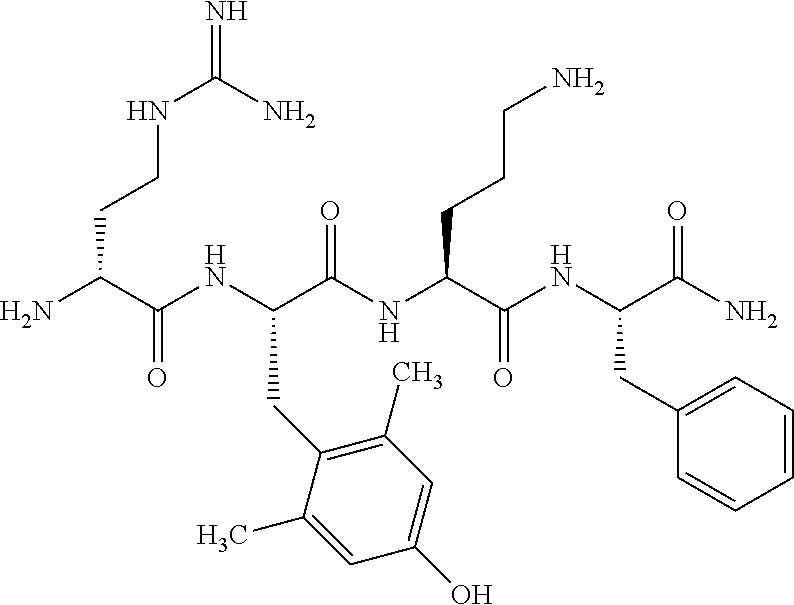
NC(C(NC(C(NC(C(NC(C(N)=O)CC1=CC=CC=C1)=O)CCCN)=O)CC1=C(C)C=C(O)C=C1C)=O)CCNC(=N)N
